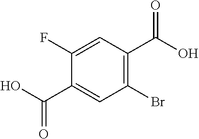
C1(F)=CC(C(O)=O)=C(Br)C=C1C(O)=O
